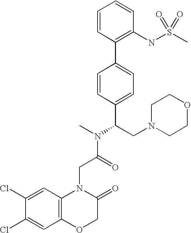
C1=CC(C2=CC=C(C(CN3CCOCC3)N(C)C(=O)CN3C4=C(OCC3=O)C=C(Cl)C(Cl)=C4)C=C2)=C(NS(C)(=O)=O)C=C1
